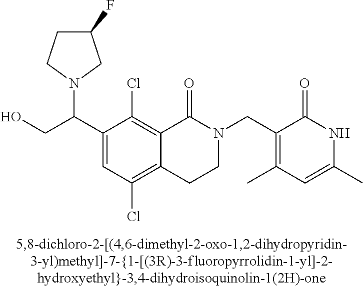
C1(C(CO)N2CCC(F)C2)=CC(Cl)=C2C(=C1Cl)C(=O)N(CC1=C(C)C=C(C)NC1=O)CC2
